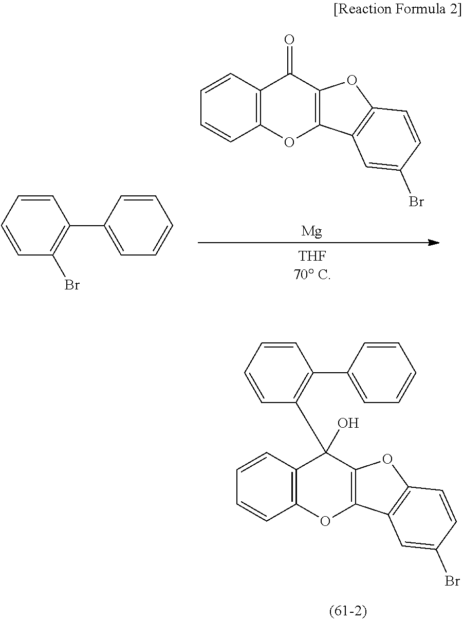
C12=C(C=CC=C1)C(=O)C1=C(O2)C2=C(O1)C=CC(Br)=C2.C1=CC=CC(Br)=C1C1=CC=CC=C1.[Mg].C1=CC=CC(C2(O)C3=C(C=CC=C3)OC3=C2OC2=C3C=C(Br)C=C2)=C1C1=CC=CC=C1
